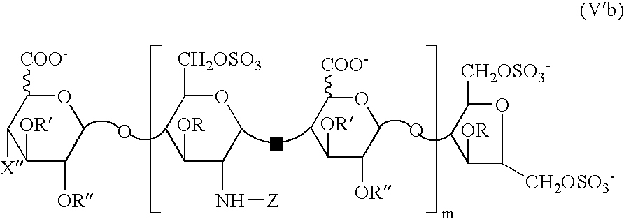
O1C([COO-])C([X])C([OR])C([OR])C1.O.O1C([CH2OSO3])CC([OR])C(N[Z])C1.O1C([COO-])CC([OR])C([OR])C1.O.O1C([CH2OSO3-])CC([OR])C1[CH2OSO3-].O
